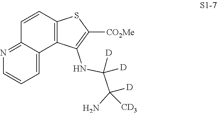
C1=C2C(=NC=C1)C=CC1=C2C(NC(C(N)([D])[CD3])([D])[D])=C([CO2Me])S1
